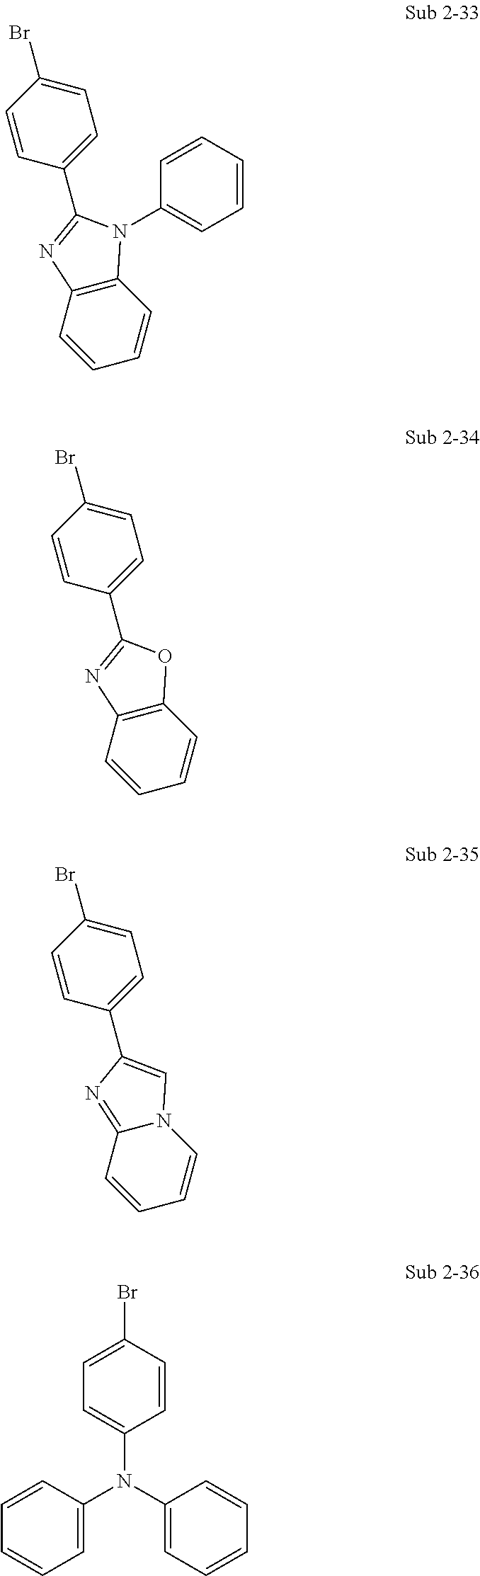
C1(Br)=CC=C(C2=NC3=C(N2C2=CC=CC=C2)C=CC=C3)C=C1.C1(Br)=CC=C(C2=NC3=C(O2)C=CC=C3)C=C1.C1(Br)=CC=C(C2=CN3C(=N2)C=CC=C3)C=C1.C1=C(Br)C=CC(N(C2=CC=CC=C2)C2=CC=CC=C2)=C1
